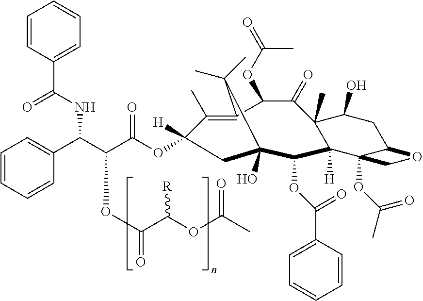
C1(C)=C2C(C)(C)C(O)(C(OC(C3=CC=CC=C3)=O)C3([H])C(C)(C(O)CC4C3(OC(C)=O)CO4)C(=O)C2OC(C)=O)CC1([H])OC(C(C(C1=CC=CC=C1)NC(C1=CC=CC=C1)=O)OC(=O)C(OC(C)=O)[R])=O
